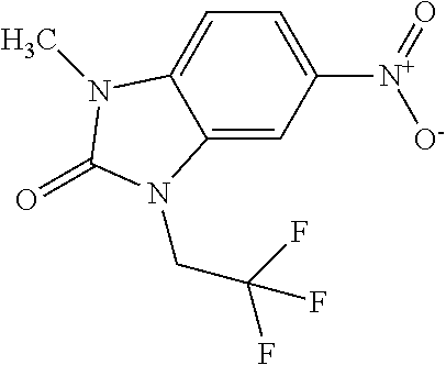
C12=CC([N+](=O)[O-])=CC=C1N(C)C(=O)N2CC(F)(F)F
